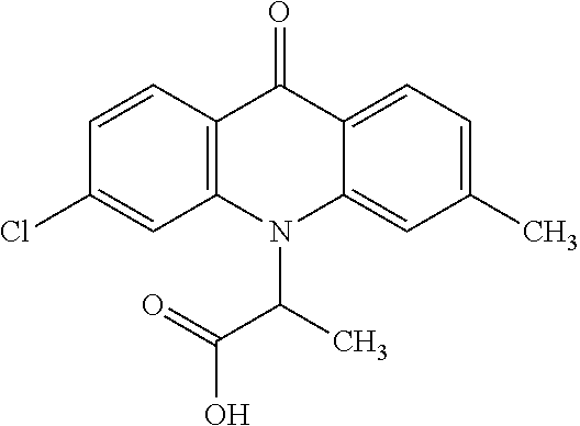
C12=C(N(C(C(O)=O)C)C3=CC(C)=CC=C3C1=O)C=C(Cl)C=C2
